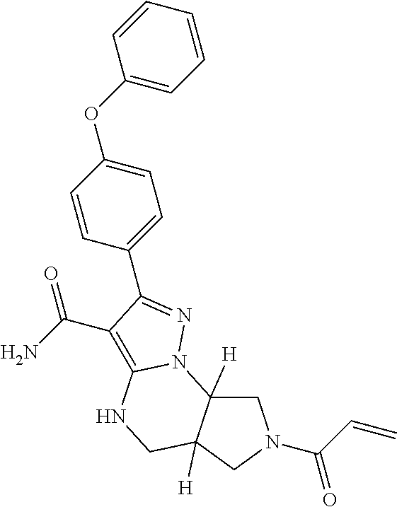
C1C2([H])C([H])(CN1C(C=C)=O)CNC1=C(C(N)=O)C(C3=CC=C(OC4=CC=CC=C4)C=C3)=NN21
